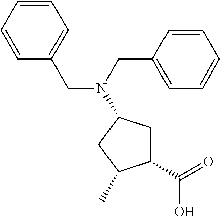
C1=CC=CC(CN(CC2=CC=CC=C2)C2CC(C(O)=O)C(C)C2)=C1
